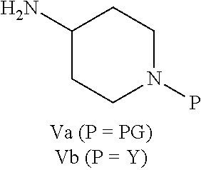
C1C(N)CCN(P)C1
